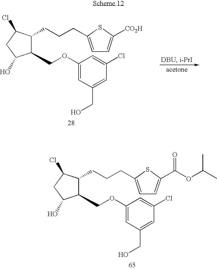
C1(COC2=CC(CO)=CC(Cl)=C2)C(CCCC2=CC=C(C(=O)OC(C)C)S2)C(Cl)CC1O.C1(COC2=CC(CO)=CC(Cl)=C2)C(CCCC2=CC=C([CO2H])S2)C(Cl)CC1O
